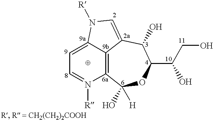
C1=C2C3=C(N([R])=C1)C([H])(O)OC(C(O)CO)C(O)C3=CN2[R]
